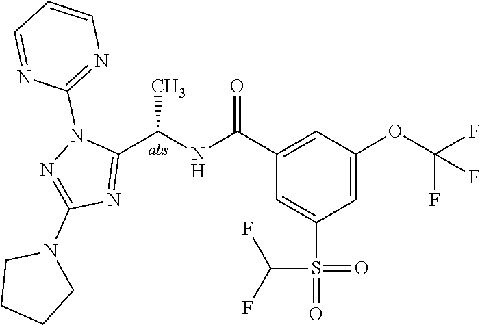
C1(C(=O)NC(C2=NC(N3CCCC3)=NN2C2=NC=CC=N2)C)=CC(OC(F)(F)F)=CC(S(C(F)F)(=O)=O)=C1
